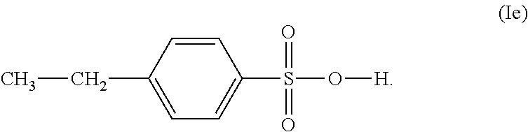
C1=C(CC)C=CC(S(O[H])(=O)=O)=C1
